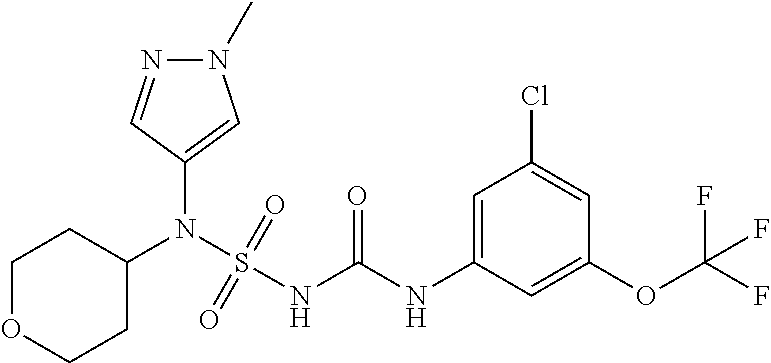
C1(N(S(NC(NC2=CC(Cl)=CC(OC(F)(F)F)=C2)=O)(=O)=O)C2CCOCC2)=CN(C)N=C1
